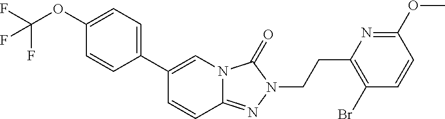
C1=CC2=NN(CCC3=C(Br)C=CC(OC)=N3)C(=O)N2C=C1C1=CC=C(OC(F)(F)F)C=C1
